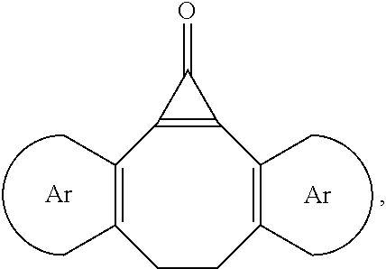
[Ar].[Ar].C1CC(C)=C(C)C2=C(C(C)=C1C)C2=O
